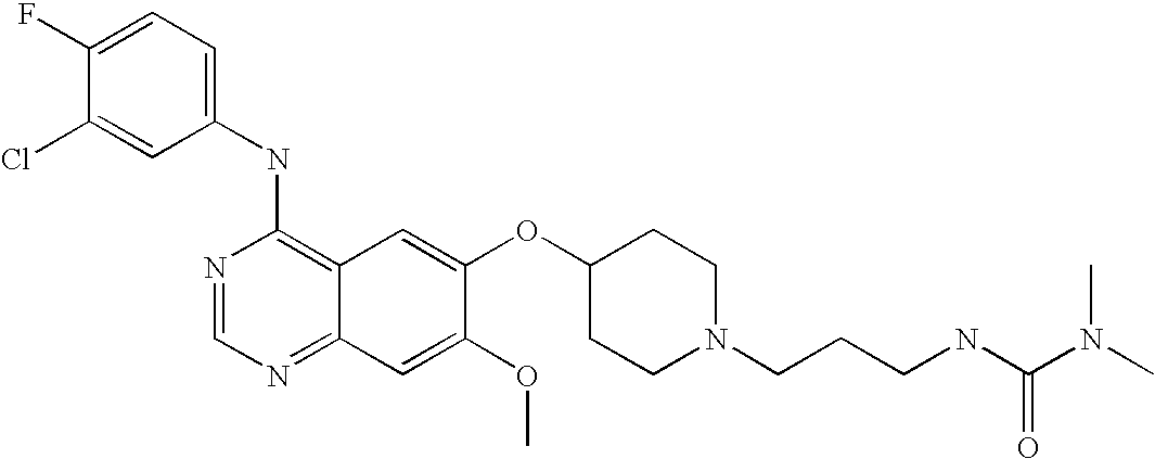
C1=C(Cl)C(F)=CC=C1NC1=C2C(=NC=N1)C=C(OC)C(OC1CCN(CCCNC(N(C)C)=O)CC1)=C2
